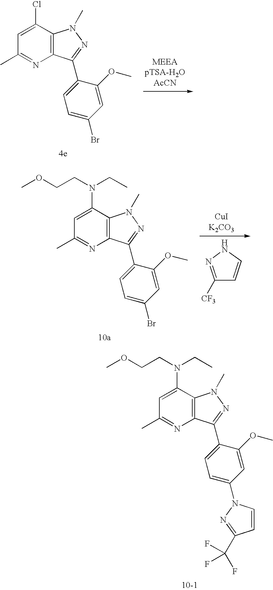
C1(C2=NN(C)C3=C2N=C(C)C=C3N(CC)CCOC)=CC=C(N2C=CC(C(F)(F)F)=N2)C=C1OC.C1(C2=NN(C)C3=C2N=C(C)C=C3Cl)=CC=C(Br)C=C1OC.C1(C2=NN(C)C3=C2N=C(C)C=C3N(CC)CCOC)=CC=C(Br)C=C1OC.C1([CF3])=NNC=C1
